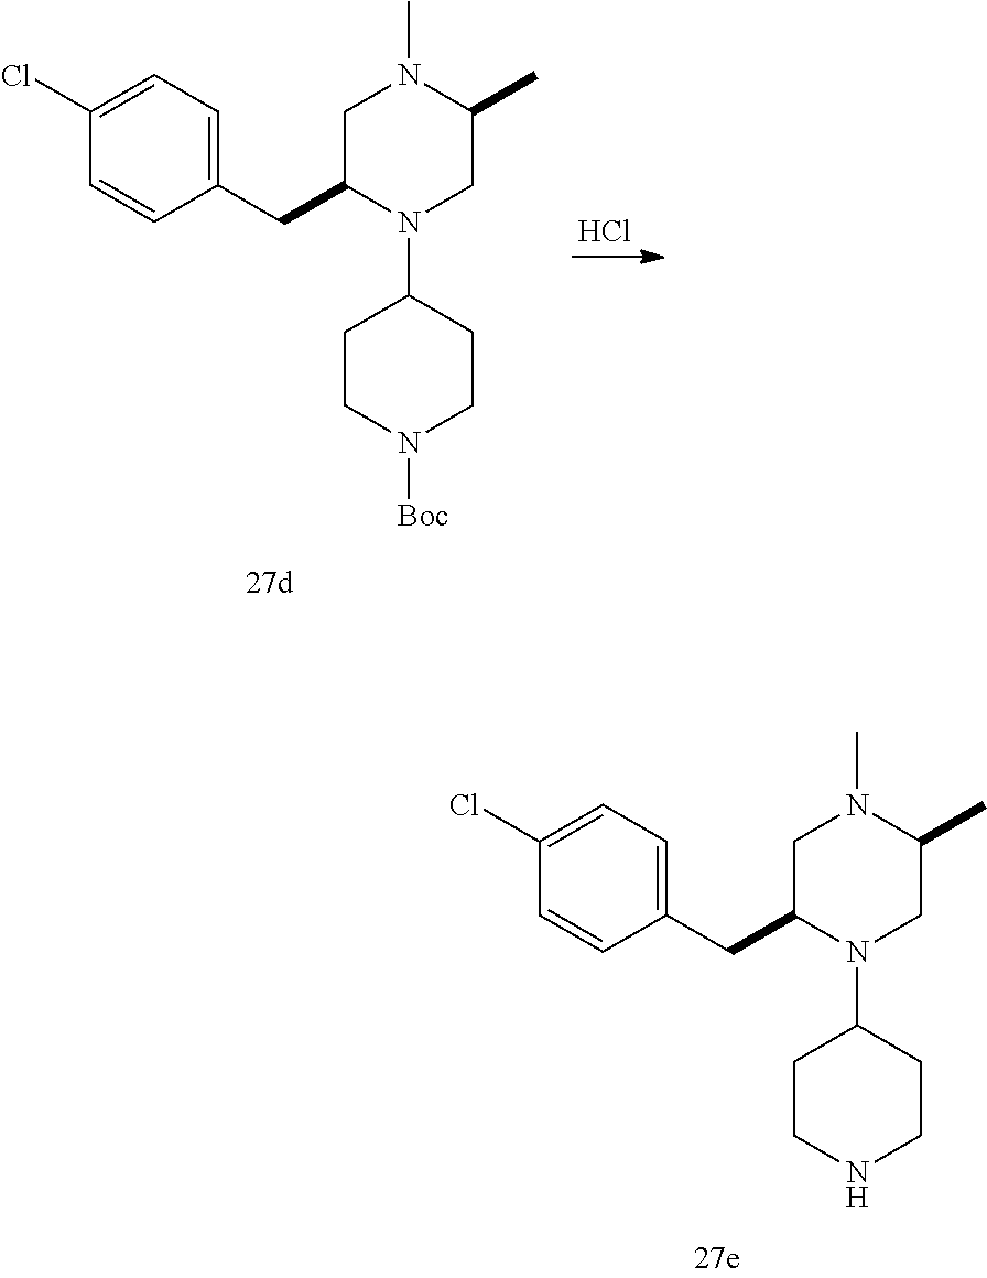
C(C1=CC=C(Cl)C=C1)C1N(C2CCNCC2)CC(C)N(C)C1.C(C1=CC=C(Cl)C=C1)C1N(C2CCN([Boc])CC2)CC(C)N(C)C1.Cl
